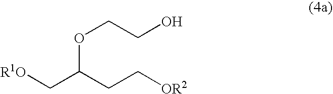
[R1O]CC(CC[OR2])OCCO
